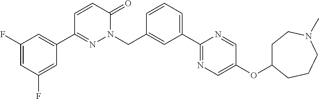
C1(F)=CC(F)=CC(C2=NN(CC3=CC(C4=NC=C(OC5CCN(C)CCC5)C=N4)=CC=C3)C(=O)C=C2)=C1
